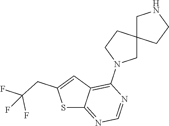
C1(N2CC3(CC2)CCNC3)=C2C(=NC=N1)SC(CC(F)(F)F)=C2
